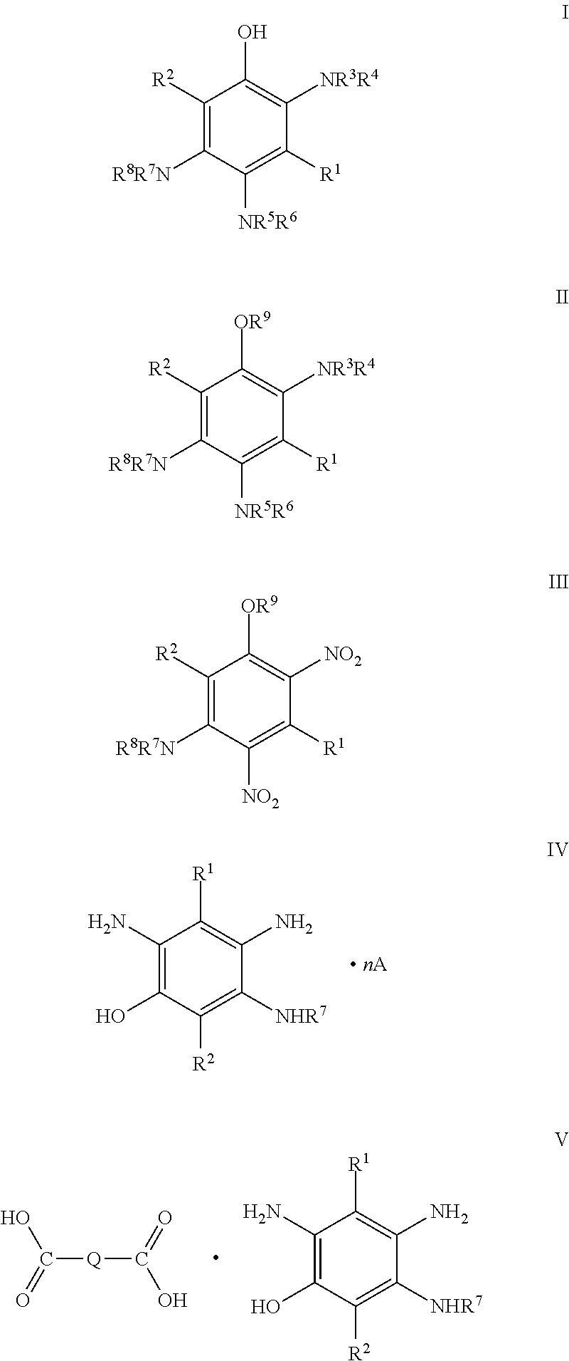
C1(N)=C(O)C([R2])=C([NHR7])C(N)=C1[R1].C([Q]C(O)=O)(=O)O.C1(N)=C(O)C([R2])=C([NHR7])C(N)=C1[R1].C1([R2])=C([R8R7N])C([NR5R6])=C([R1])C([NR3R4])=C1O.C1([R2])=C([R8R7N])C([NR5R6])=C([R1])C([NR3R4])=C1[OR9].C1([R2])=C([R8R7N])C([NO2])=C([R1])C([NO2])=C1[OR9]
